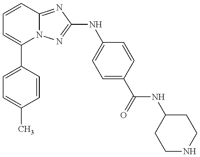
C1(C2=CC=C(C)C=C2)=CC=CC2=NC(NC3=CC=C(C(=O)NC4CCNCC4)C=C3)=NN12
